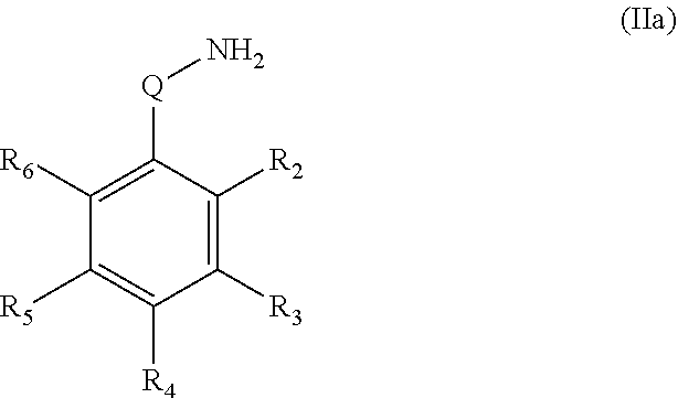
[R5]C1=C([R4])C([R3])=C([R2])C([Q]N)=C1[R6]
